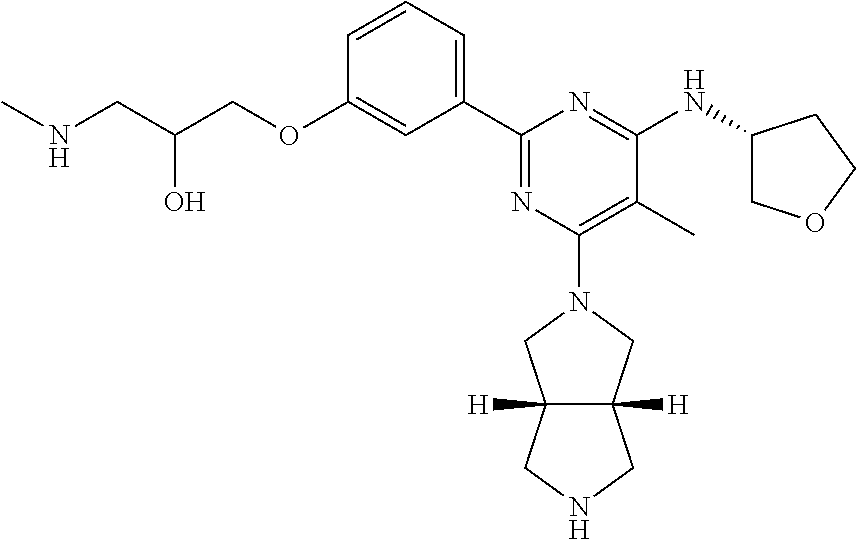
C1=CC=C(C2=NC(N3CC4([H])C([H])(C3)CNC4)=C(C)C(NC3COCC3)=N2)C=C1OCC(CNC)O
